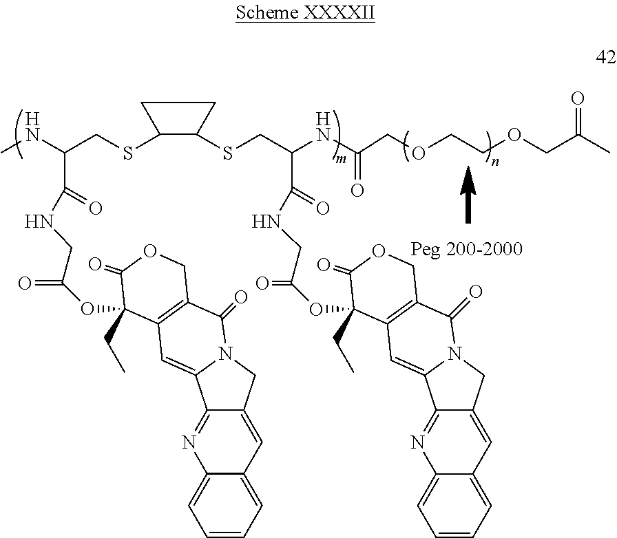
CNC(CSC1C(SCC(NC(COCCOCC(C)=O)=O)C(=O)NCC(OC2(CC)C3=C(C(=O)N4CC5=CC6=CC=CC=C6N=C5C4=C3)COC2=O)=O)CC1)C(=O)NCC(OC1(CC)C2=C(C(=O)N3CC4=CC5=CC=CC=C5N=C4C3=C2)COC1=O)=O
